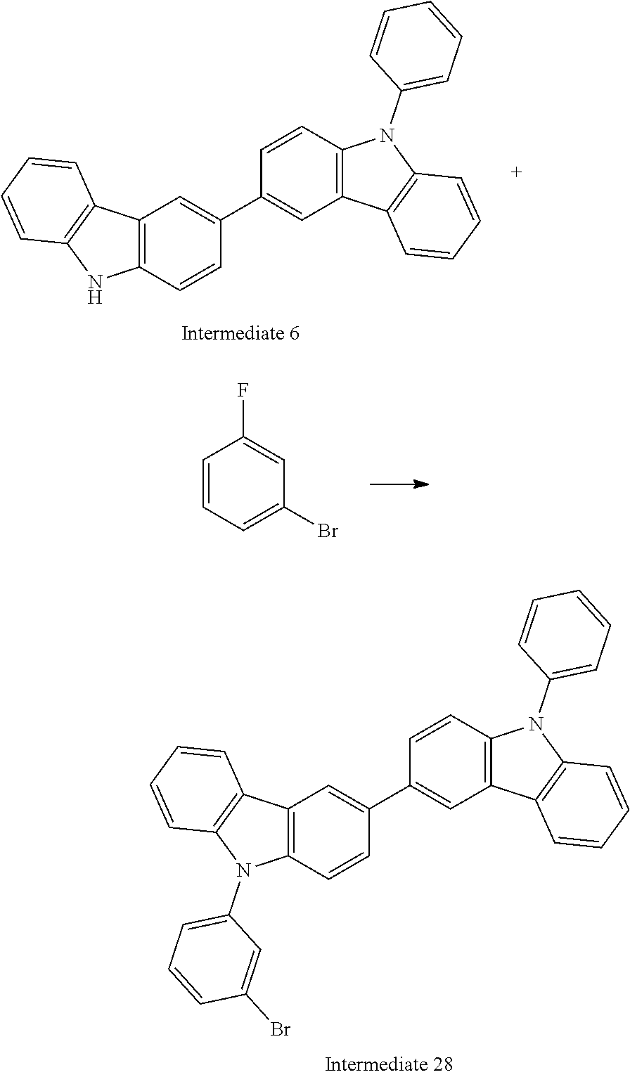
C12=C(C=CC(C3=CC4=C(C=C3)N(C3=CC=CC=C3)C3=C4C=CC=C3)=C1)NC1=C2C=CC=C1.C1=CC=C(Br)C=C1F.C12=C(C=CC(C3=CC4=C(C=C3)N(C3=CC=CC=C3)C3=C4C=CC=C3)=C1)N(C1=CC=CC(Br)=C1)C1=C2C=CC=C1
